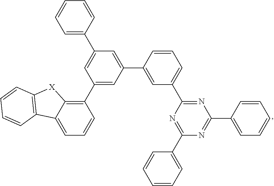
C1=C(C2=CC(C3=C4C(=CC=C3)C3=C([X]4)C=CC=C3)=CC(C3=CC(C4=NC(C5=CC=CC=C5)=NC(C5=CC=CC=C5)=N4)=CC=C3)=C2)C=CC=C1
